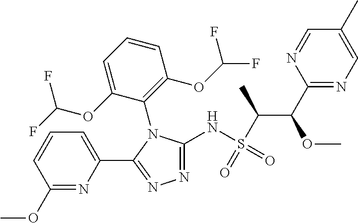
C1(C(OC)C(S(=O)(NC2=NN=C(C3=CC=CC(OC)=N3)N2C2=C(OC(F)F)C=CC=C2OC(F)F)=O)C)=NC=C(C)C=N1
